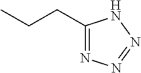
C1(CCC)=NN=NN1
